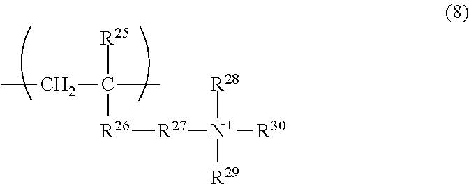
CCC([R25])(C)[R26][R27][N+]([R28])([R29])[R30]
